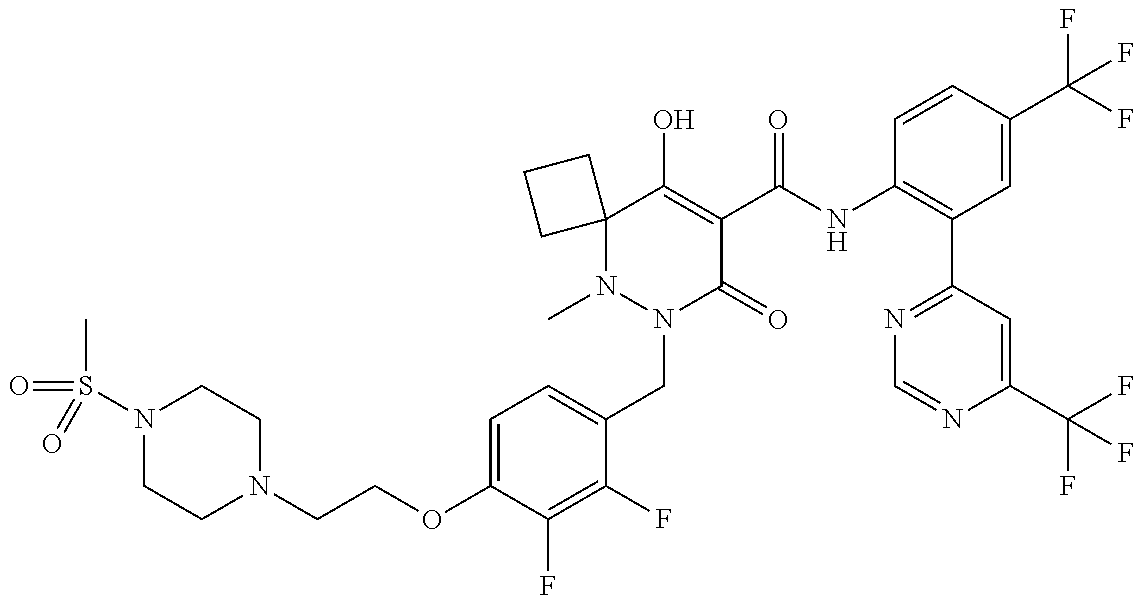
N1(C)N(CC2=CC=C(OCCN3CCN(S(=O)(C)=O)CC3)C(F)=C2F)C(=O)C(C(NC2=C(C3=NC=NC(C(F)(F)F)=C3)C=C(C(F)(F)F)C=C2)=O)=C(O)C12CCC2
